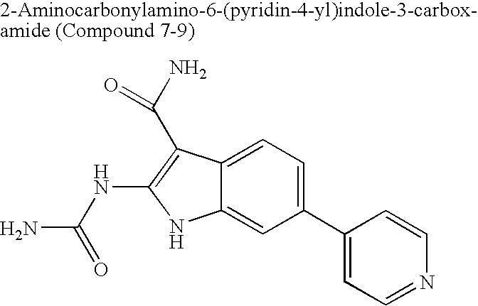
C1(C2=CC=NC=C2)=CC=C2C(=C1)NC(NC(N)=O)=C2C(N)=O
